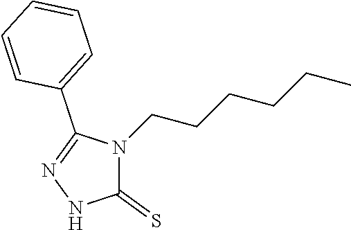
C1(=S)N(CCCCCC)C(C2=CC=CC=C2)=NN1
